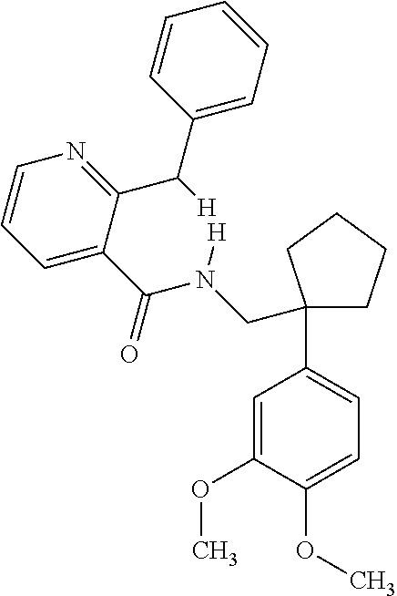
O(C1=CC=C(C2(CN(C(=O)C3=CC=CN=C3C(C3=CC=CC=C3)[H])[H])CCCC2)C=C1OC)C
